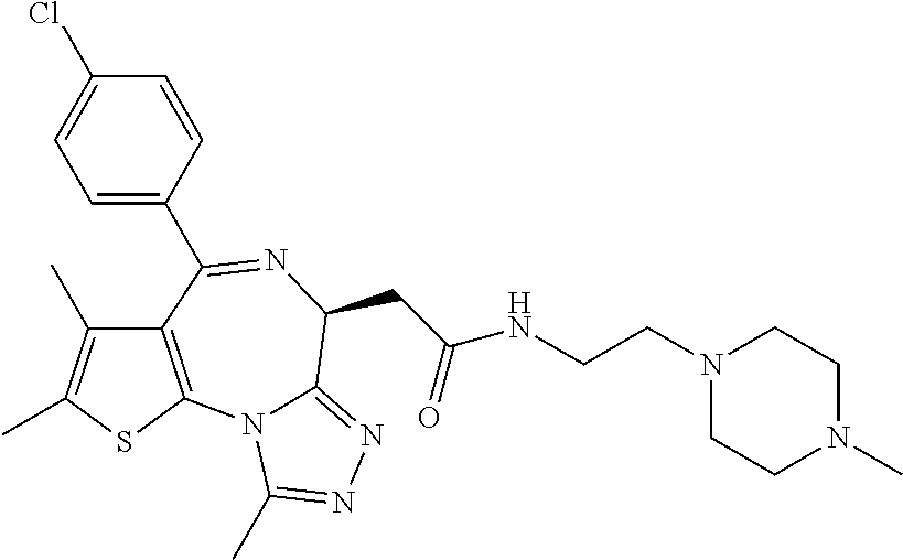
C12=C(SC(C)=C1C)N1C(=NN=C1C)C(CC(NCCN1CCN(C)CC1)=O)N=C2C1=CC=C(Cl)C=C1
